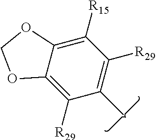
C12=C([R29])C(C)=C([R29])C([R15])=C1OCO2
